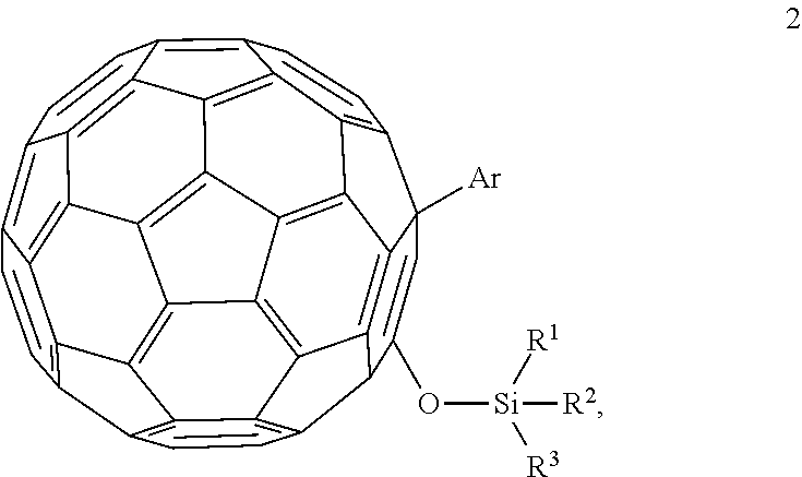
C1=C(O[Si]([R3])([R1])[R2])C2C3=C4C1([Ar])C1=C5C4=C4C6=C3C3=C2C=CC2=C3C3=C6C6=C4C4=C5C(=C5C=CC7=C8C(=C6C7=C45)C3=C2C=C8)C=C1
